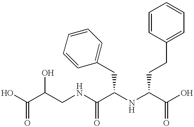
OC(C(CNC(C(NC(C(O)=O)CCC1=CC=CC=C1)CC1=CC=CC=C1)=O)O)=O
